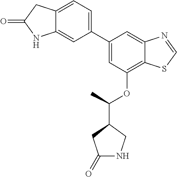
C1=C(C2=CC=C3C(=C2)NC(=O)C3)C=C2C(=C1OC(C1CC(=O)NC1)C)SC=N2
